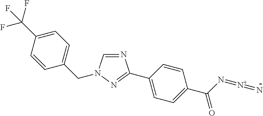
C1(C2=NN(CC3=CC=C(C(F)(F)F)C=C3)C=N2)=CC=C(C(N=[N+]=N)=O)C=C1
